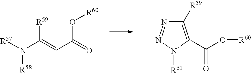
[R57]N(C(=CC(=O)O[R60])[R59])[R58].C1([R59])=C(C(O[R60])=O)N([R61])N=N1
